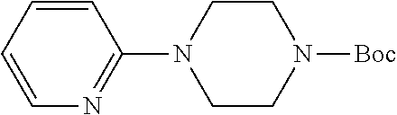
C1(N2CCN([Boc])CC2)=NC=CC=C1
